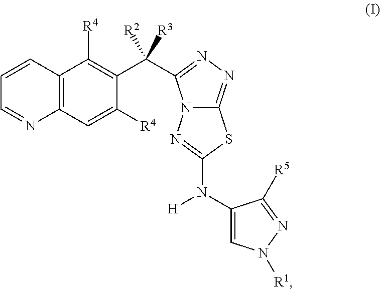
C1=CC2=C(N=C1)C=C([R4])C(C([R2])([R3])C1=NN=C3N1N=C(N(C1=CN([R1])N=C1[R5])[H])S3)=C2[R4]
